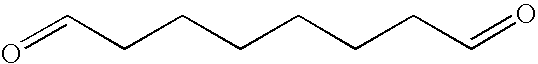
O=CCCCCCCC=O
